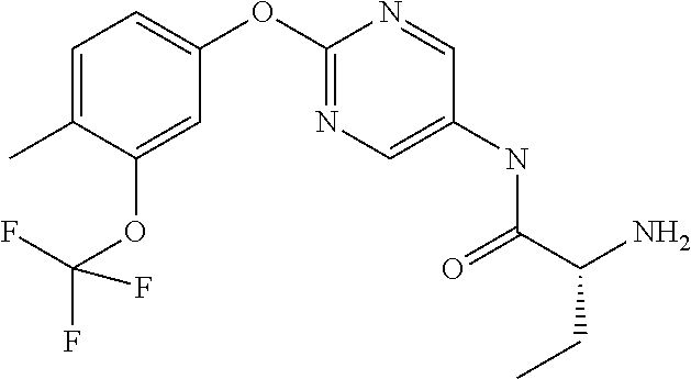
C1(C)=CC=C(OC2=NC=C(NC(C(N)CC)=O)C=N2)C=C1OC(F)(F)F
